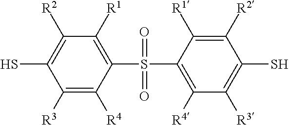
C1(S(C2=C([R4])C([R3])=C(S)C([R2])=C2[R1])(=O)=O)=C([R1])C([R2])=C(S)C([R3])=C1[R4]
